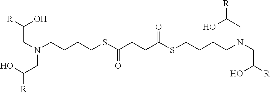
C(CCSC(CCC(SCCCCN(CC([R])O)CC([R])O)=O)=O)CN(CC([R])O)CC(O)[R]
